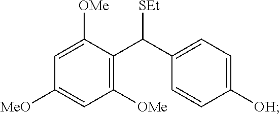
C1([MeO])=CC([OMe])=C(C(C2=CC=C([OH])C=C2)[SEt])C([OMe])=C1
